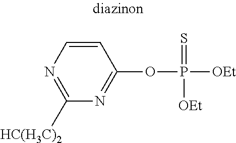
C1([HC(H3C)2])=NC=CC(OP([OEt])(=S)[OEt])=N1
